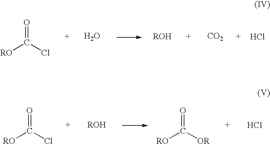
O=C(Cl)[RO].O.[CO2].[HCl].O=C(Cl)[RO].O=C([OR])[RO].Cl
